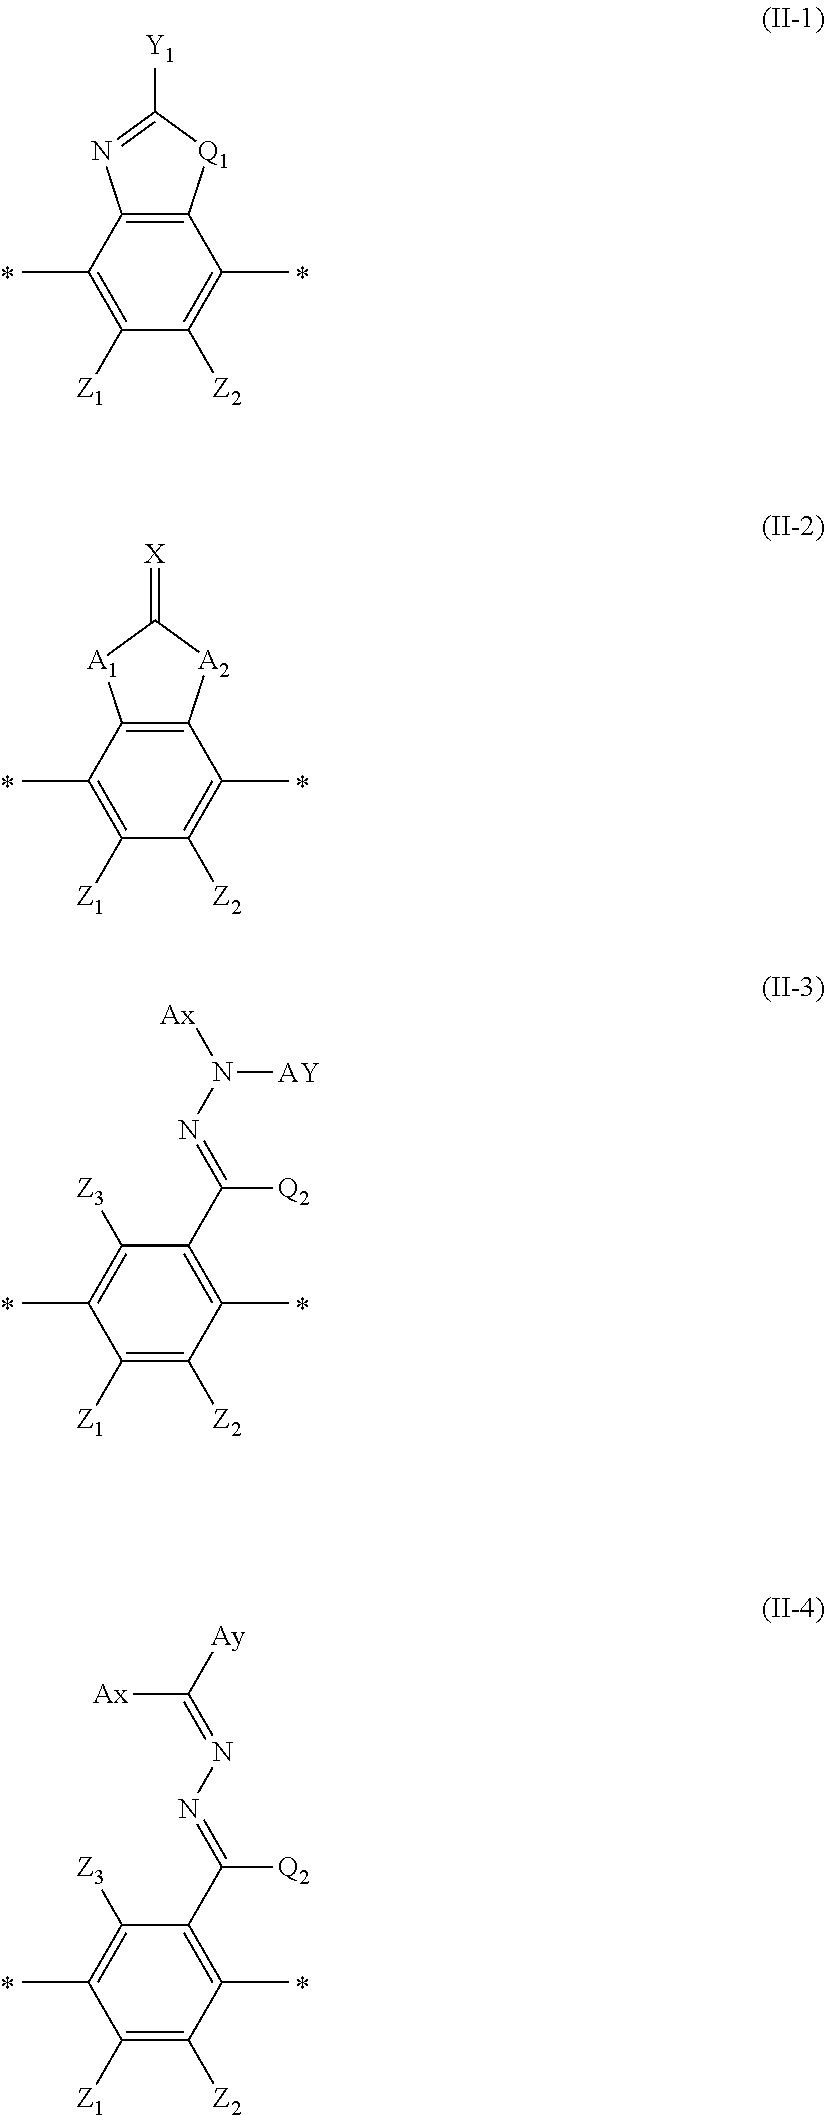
C12=C(C(C)=C([Z1])C([Z2])=C1C)N=C([Y1])[Q1]2.C12=C(C(C)=C([Z1])C([Z2])=C1C)[A1]C(=[X])[A2]2.C1(C([Q2])=NN([AY])[Ax])=C(C)C([Z2])=C([Z1])C(C)=C1[Z3].C1(C([Q2])=NN=C([Ax])[Ay])=C(C)C([Z2])=C([Z1])C(C)=C1[Z3]
